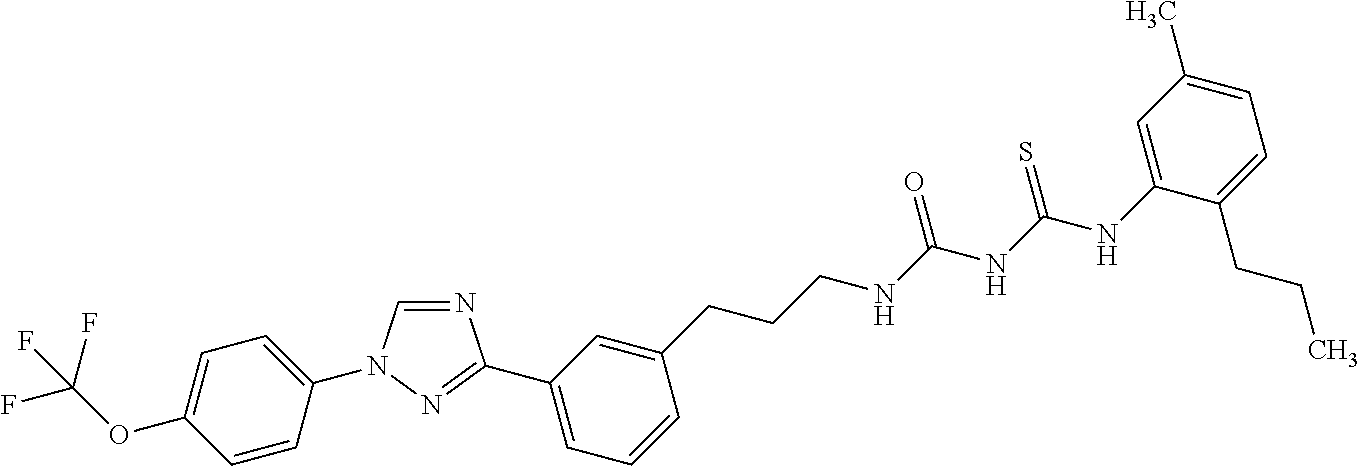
N1=CN(C2=CC=C(OC(F)(F)F)C=C2)N=C1C1=CC=CC(CCCNC(NC(NC2=CC(C)=CC=C2CCC)=S)=O)=C1
